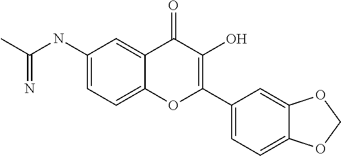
C(NC1=CC=C2C(=C1)C(=O)C(O)=C(C1=CC=C3C(=C1)OCO3)O2)(C)=N
